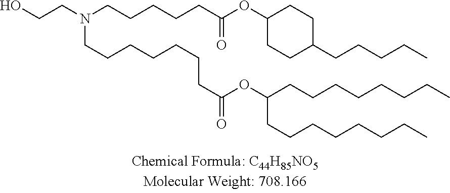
OCCN(CCCCCCCC(OC(CCCCCCCC)CCCCCCCC)=O)CCCCCC(OC1CCC(CCCCC)CC1)=O
